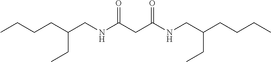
CCCCC(CNC(CC(NCC(CCCC)CC)=O)=O)CC
